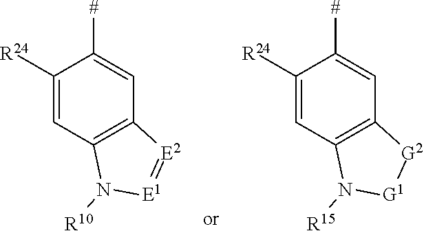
C12=C(C=C([#])C([R24])=C1)[E2]=[E1]N2[R10].C12=C(C=C([#])C([R24])=C1)[G2][G1]N2[R15]
